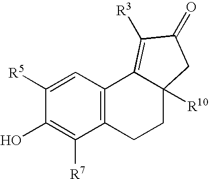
C12=C(C=C([R5])C(O)=C1[R7])C1=C([R3])C(=O)CC1([R10])CC2
